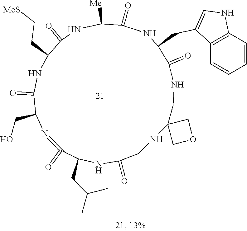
C1(=O)NC(CC(C)C)C(=O)=NC(CO)C(=O)NC(CC[MeS])C(=O)NC([Me])C(=O)NC(CC2=CNC3=C2C=CC=C3)C(=O)NCC2(NC1)COC2
